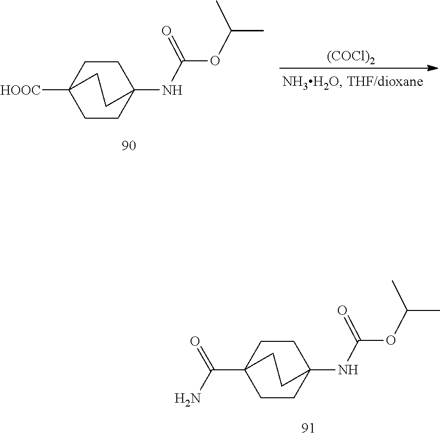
CC(C)OC(=O)NC12CCC([HOOC])(CC1)CC2.[(COCl)2].CC(C)OC(=O)NC12CCC(C(N)=O)(CC1)CC2
